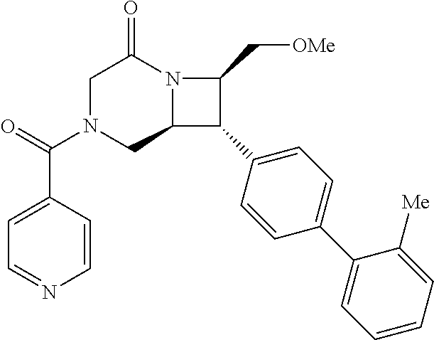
C1N(C(=O)C2=CC=NC=C2)CC2N(C1=O)C(C[OMe])C2C1=CC=C(C2=CC=CC=C2[Me])C=C1
